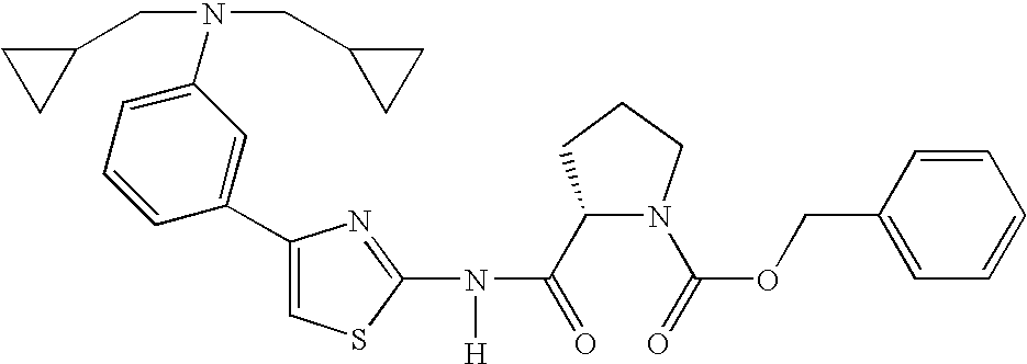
C1(C(=O)N(C2=NC(C3=CC(N(CC4CC4)CC4CC4)=CC=C3)=CS2)[H])N(C(=O)OCC2=CC=CC=C2)CCC1
